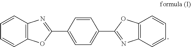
C1=CC(C2=NC3=C(O2)C=CC=C3)=CC=C1C1=NC2=C(O1)C=CC=C2
